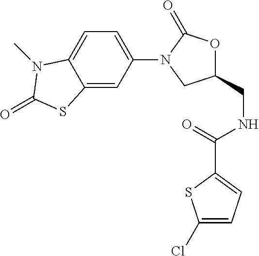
C1(N2CC(CNC(C3=CC=C(Cl)S3)=O)OC2=O)=CC=C2C(=C1)SC(=O)N2C
